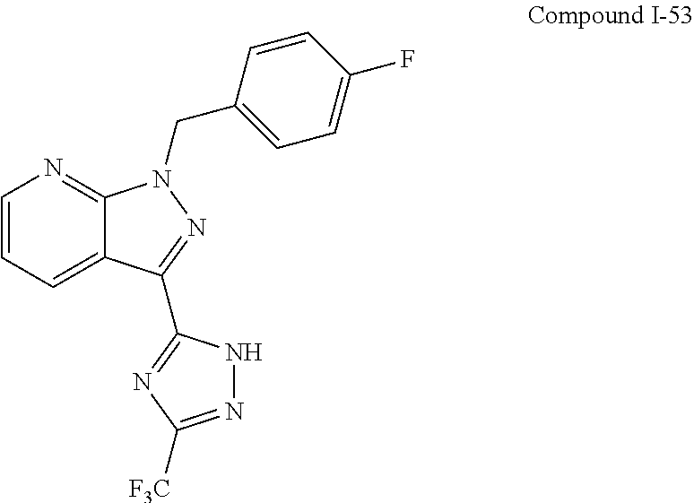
C1=CC=C2C(=N1)N(CC1=CC=C(F)C=C1)N=C2C1=NC([F3C])=NN1
